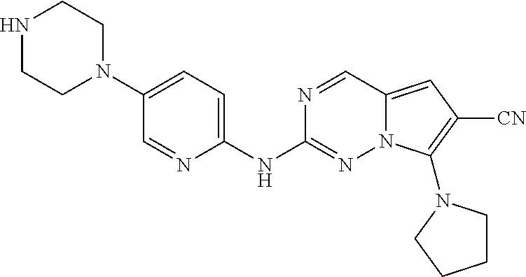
N1CCN(C2=CC=C(NC3=NN4C(=CC([CN])=C4N4CCCC4)C=N3)N=C2)CC1
